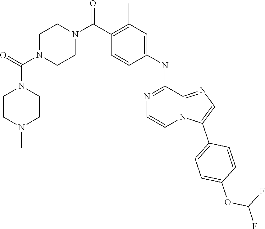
C1N(C(N2CCN(C)CC2)=O)CCN(C(C2=C(C)C=C(NC3=NC=CN4C3=NC=C4C3=CC=C(OC(F)F)C=C3)C=C2)=O)C1
